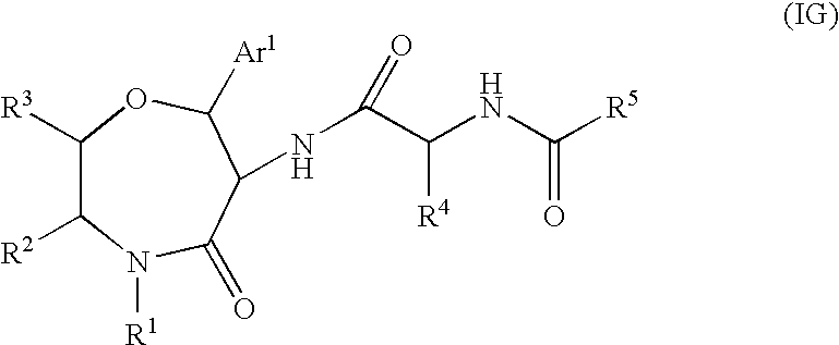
C1([R3])C([R2])N([R1])C(=O)C(NC(C(NC([R5])=O)[R4])=O)C([Ar1])O1
